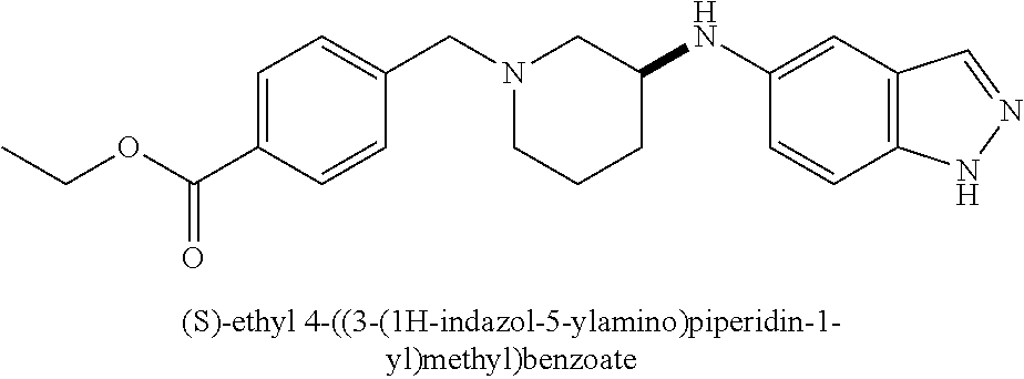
N1(CC2=CC=C(C(OCC)=O)C=C2)CCCC(NC2=CC3=C(C=C2)NN=C3)C1
